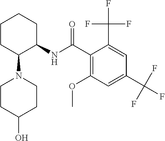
C1CC(N2CCC(O)CC2)C(NC(C2=C(OC)C=C(C(F)(F)F)C=C2C(F)(F)F)=O)CC1
